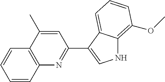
C1=CC2=C(C=C1)C(C)=CC(C1=CNC3=C(OC)C=CC=C13)=N2
